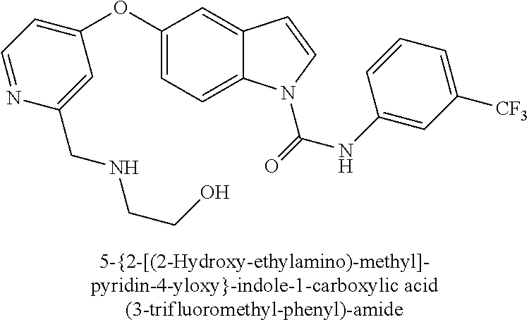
C1(OC2=CC=NC(CNCCO)=C2)=CC=C2C(=C1)C=CN2C(NC1=CC([CF3])=CC=C1)=O
